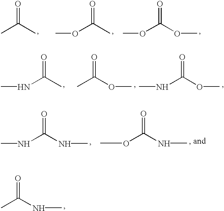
CC(C)=O.O(C(C)=O)C.O(C(OC)=O)C.N(C(C)=O)C.CC(OC)=O.N(C(OC)=O)C.N(C(NC)=O)C.O(C(NC)=O)C.CC(NC)=O
